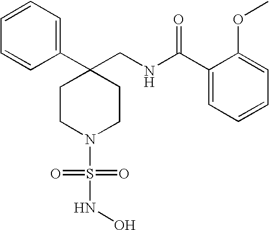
C1(CNC(C2=CC=CC=C2OC)=O)(C2=CC=CC=C2)CCN(S(=O)(=O)NO)CC1
